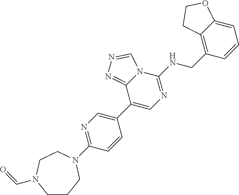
C1(N2CCCN(C=O)CC2)=NC=C(C2=CN=C(NCC3=C4C(=CC=C3)OCC4)N3C2=NN=C3)C=C1
